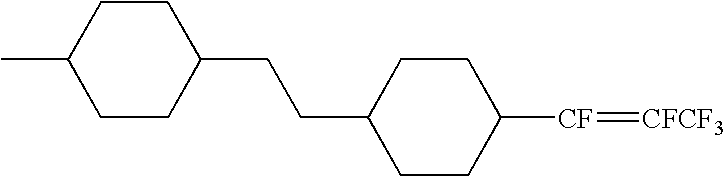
C1(CCC2CCC(C)CC2)CCC([CF]=[CFCF3])CC1
